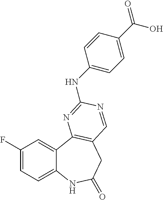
C1(F)=CC=C2C(=C1)C1=C(CC(=O)N2)C=NC(NC2=CC=C(C(O)=O)C=C2)=N1
